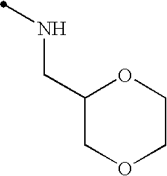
C1C(CNC)OCCO1
